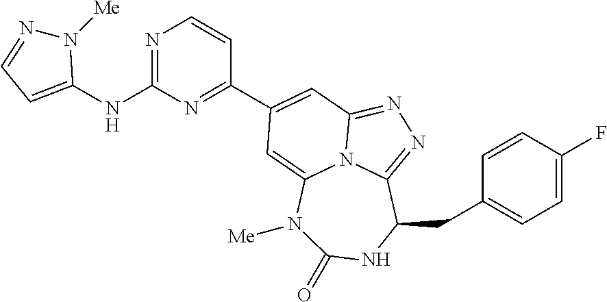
N(C1=NC=CC(C2=CC3=NN=C4C(CC5=CC=C(F)C=C5)NC(=O)N([Me])C(=C2)N43)=N1)C1=CC=NN1[Me]
